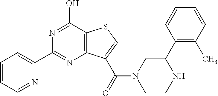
C1=CC=NC(C2=NC3=C(C(O)=N2)SC=C3C(=O)N2CC(C3=C(C)C=CC=C3)NCC2)=C1
